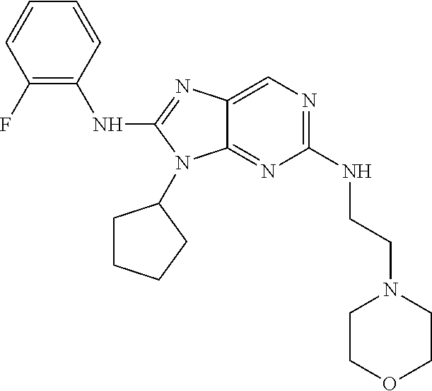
C1(F)=C(NC2=NC3=CN=C(NCCN4CCOCC4)N=C3N2C2CCCC2)C=CC=C1
